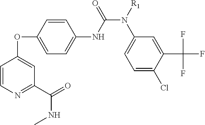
C1=CN=C(C(NC)=O)C=C1OC1=CC=C(NC(=O)N(C2=CC=C(Cl)C(C(F)(F)F)=C2)[R1])C=C1
